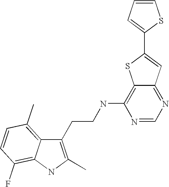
C1(CCNC2=C3C(=NC=N2)C=C(C2=CC=CS2)S3)=C(C)NC2=C(F)C=CC(C)=C12
